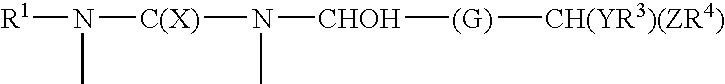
[R1]N([C(X)]N(C)[CHOH][(G)][CH(YR3)(ZR4)])C
